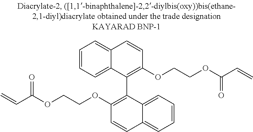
C12=CC=CC=C1C(C1=C(OCCOC(=O)C=C)C=CC3=CC=CC=C13)=C(OCCOC(C=C)=O)C=C2
